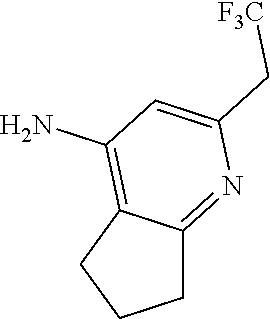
C1C2=NC(C[F3C])=CC(N)=C2CC1
